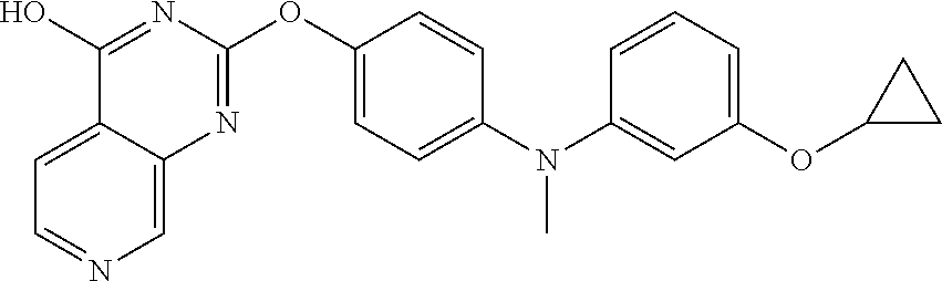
C12=CC=NC=C1N=C(OC1=CC=C(N(C3=CC(OC4CC4)=CC=C3)C)C=C1)N=C2O
